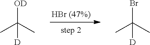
[HBr (47%)].CC(C)(Br)[D].CC(C)([OD])[D]
